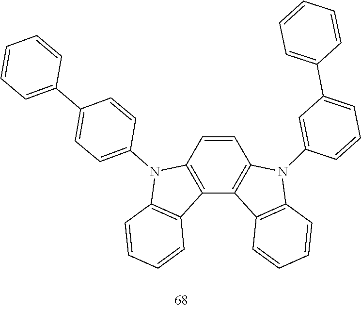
C1=CC=CC(C2=CC=CC(N3C4=C(C5=C(N(C6=CC=C(C7=CC=CC=C7)C=C6)C6=C5C=CC=C6)C=C4)C4=C3C=CC=C4)=C2)=C1
